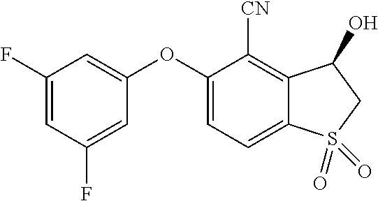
O(C1=CC(F)=CC(F)=C1)C1=CC=C2C(=C1[CN])C(O)CS2(=O)=O
